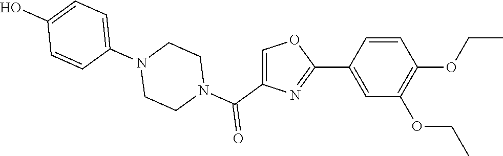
C1(C2=CC(OCC)=C(OCC)C=C2)=NC(C(N2CCN(C3=CC=C(O)C=C3)CC2)=O)=CO1
